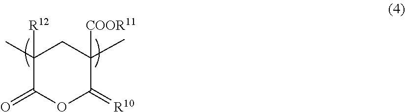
C1([R12])(C)C(=O)OC(=[R10])C([COOR11])(C)C1
